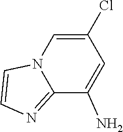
C1=CN=C2N1C=C(Cl)C=C2N
